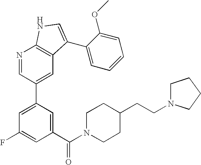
C1(C(N2CCC(CCN3CCCC3)CC2)=O)=CC(C2=CC3=C(N=C2)NC=C3C2=CC=CC=C2OC)=CC(F)=C1
